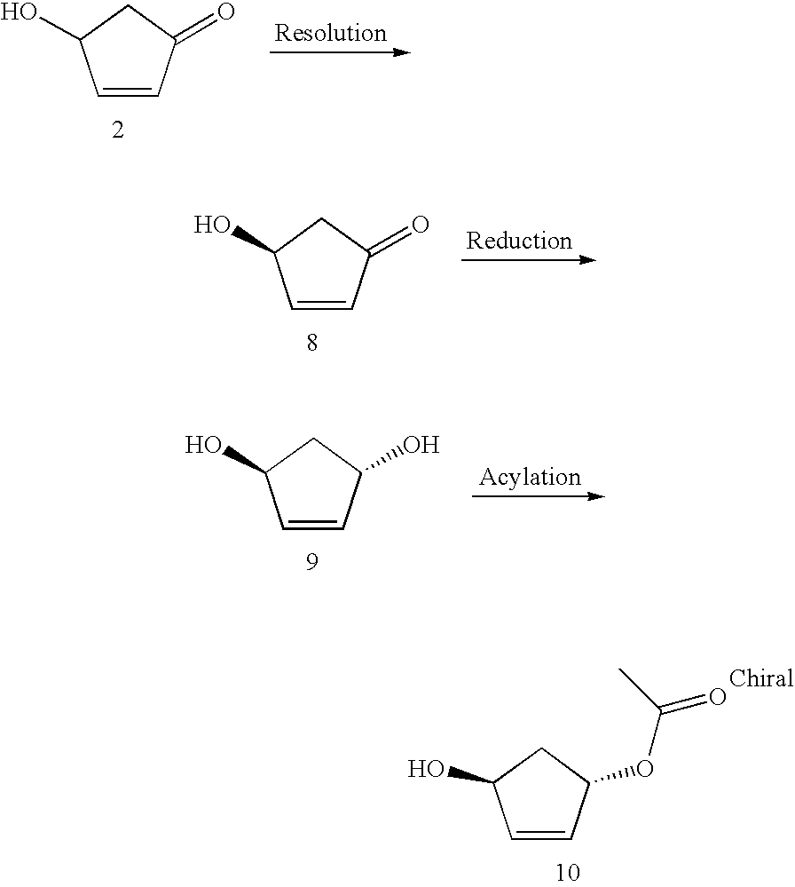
C1=CC(=O)CC1O.C1=CC(=O)CC1O.C1=CC(O)CC1O.C1=CC(OC(C)=O)CC1O
